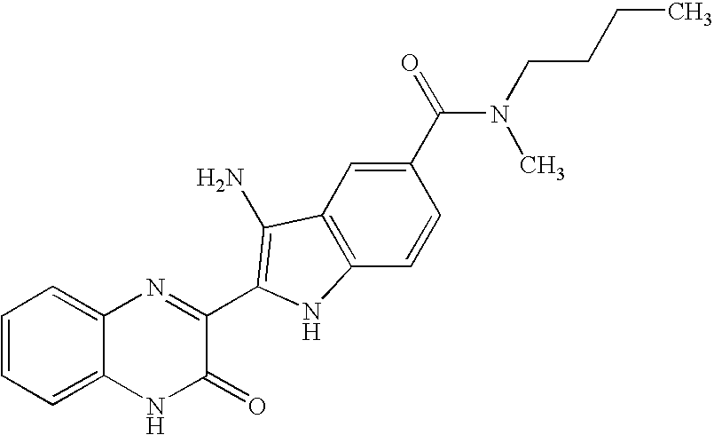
C1=C2C(=CC=C1)N=C(C1=C(N)C3=C(C=CC(C(N(C)CCCC)=O)=C3)N1)C(=O)N2
